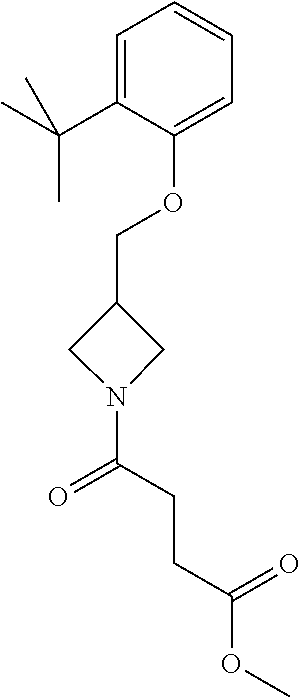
C1=C(C(C)(C)C)C(OCC2CN(C(CCC(OC)=O)=O)C2)=CC=C1
